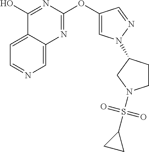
C1=C2C(=CN=C1)N=C(OC1=CN(C3CCN(S(C4CC4)(=O)=O)C3)N=C1)N=C2O
